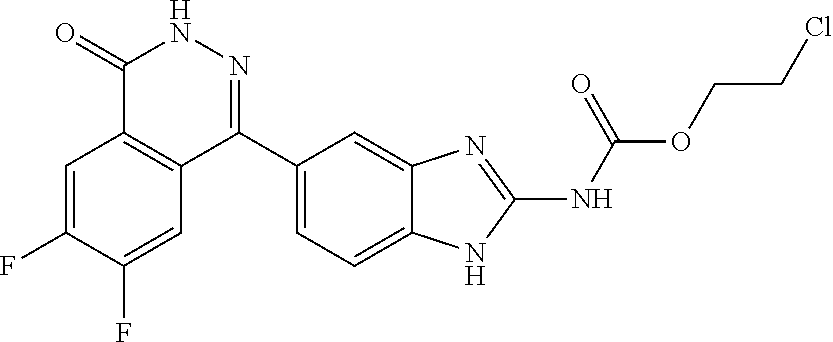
O(C(=O)NC1=NC2=CC(C3=NNC(=O)C4=C3C=C(F)C(F)=C4)=CC=C2N1)CCCl
